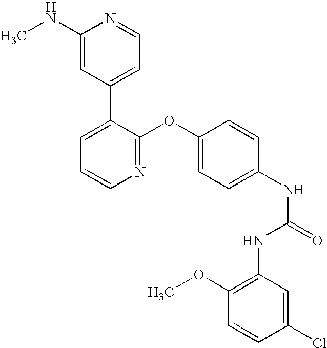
C1(NC)=CC(C2=CC=CN=C2OC2=CC=C(NC(=O)NC3=C(OC)C=CC(Cl)=C3)C=C2)=CC=N1
